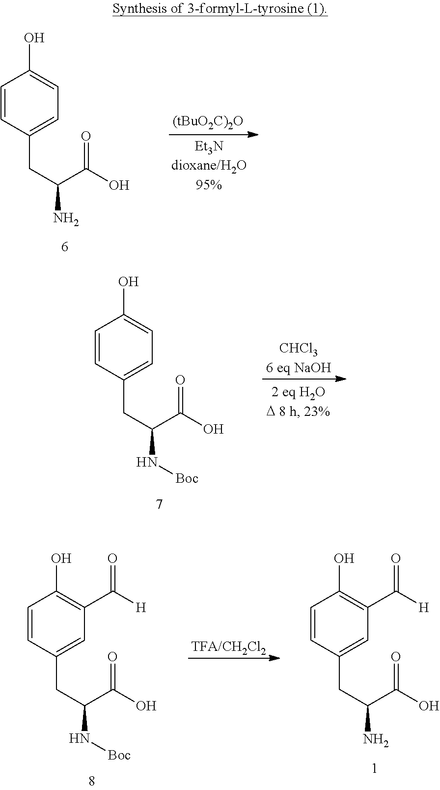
C1=CC(CC(C(=O)O)N)=CC=C1O.C1=CC(CC(C(=O)O)N[Boc])=CC=C1O.[CHCl36 eq NaOH].C1=CC(CC(C(=O)O)N[Boc])=CC(C([H])=O)=C1O.[TFA/CH2Cl2].C1=CC(CC(C(=O)O)N)=CC(C([H])=O)=C1O
